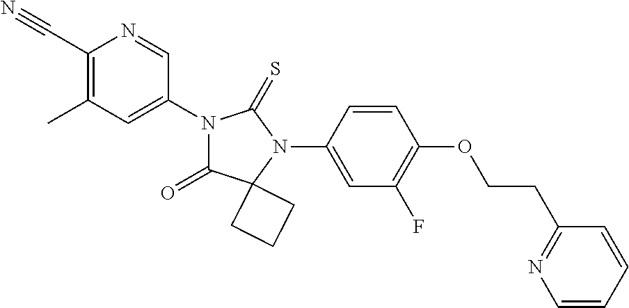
C1(C#N)=C(C)C=C(N2C(=O)C3(N(C4=CC(F)=C(OCCC5=NC=CC=C5)C=C4)C2=S)CCC3)C=N1
